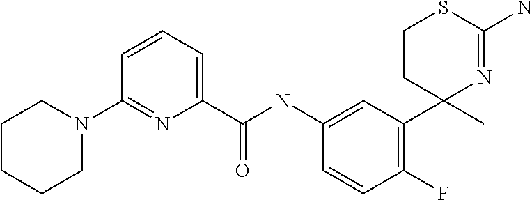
C(NC1=CC(C2(C)N=C(N)SCC2)=C(F)C=C1)(=O)C1=CC=CC(N2CCCCC2)=N1
